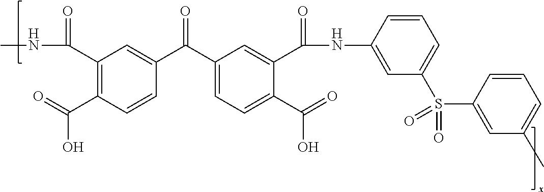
CNC(C1=C(C(O)=O)C=CC(C(C2=CC=C(C(O)=O)C(C(NC3=CC(S(C4=CC(C)=CC=C4)(=O)=O)=CC=C3)=O)=C2)=O)=C1)=O
